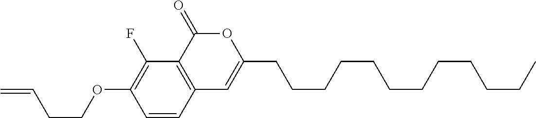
C1=CC2=C(C(F)=C1OCCC=C)C(=O)OC(CCCCCCCCCCCC)=C2
